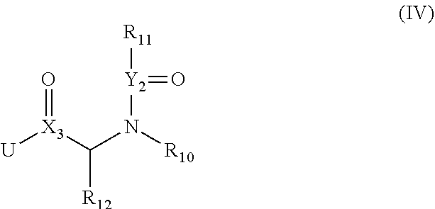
[U][X3](C(N([R10])[Y2]([R11])=O)[R12])=O
